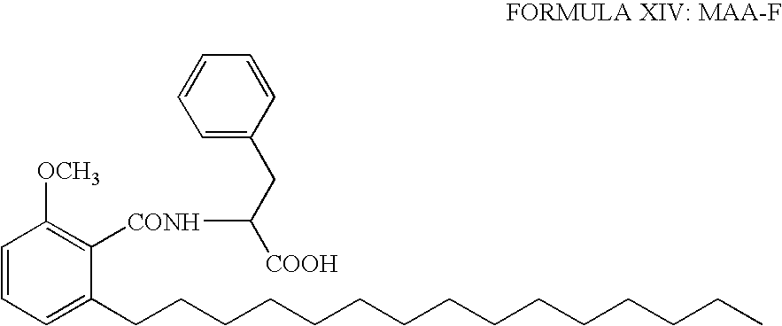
C1=CC=C(CCCCCCCCCCCCCCC)C([CONH]C(CC2=CC=CC=C2)[COOH])=C1[OCH3]
